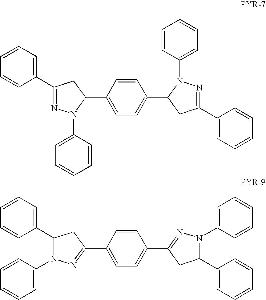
C1=C(C2CC(C3=CC=CC=C3)=NN2C2=CC=CC=C2)C=CC(C2CC(C3=CC=CC=C3)=NN2C2=CC=CC=C2)=C1.C1=C(C2=NN(C3=CC=CC=C3)C(C3=CC=CC=C3)C2)C=CC(C2=NN(C3=CC=CC=C3)C(C3=CC=CC=C3)C2)=C1
